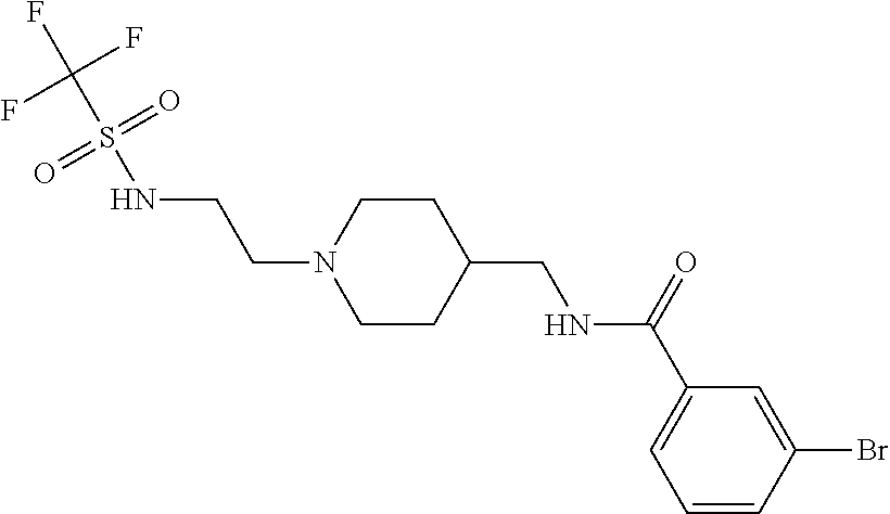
C1=CC(Br)=CC(C(=O)NCC2CCN(CCNS(C(F)(F)F)(=O)=O)CC2)=C1
